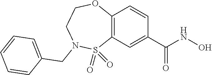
C12=C(C=C(C(NO)=O)C=C1)S(=O)(=O)N(CC1=CC=CC=C1)CCO2
